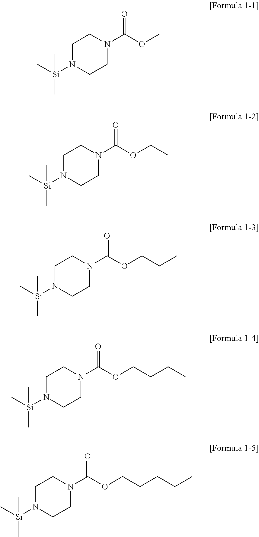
C1N([Si](C)(C)C)CCN(C(OCCCCC)=O)C1.C1N([Si](C)(C)C)CCN(C(OC)=O)C1.C1N([Si](C)(C)C)CCN(C(OCC)=O)C1.C1N([Si](C)(C)C)CCN(C(OCCC)=O)C1.C1N([Si](C)(C)C)CCN(C(OCCCC)=O)C1
